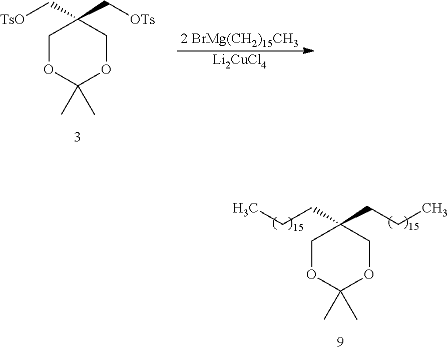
C1OC(C)(C)OCC1(CCC)CCC.C1OC(C)(C)OCC1(C[TsO])C[OTs].[2 BrMg(CH2)15CH3].[Li2CuCl4]
